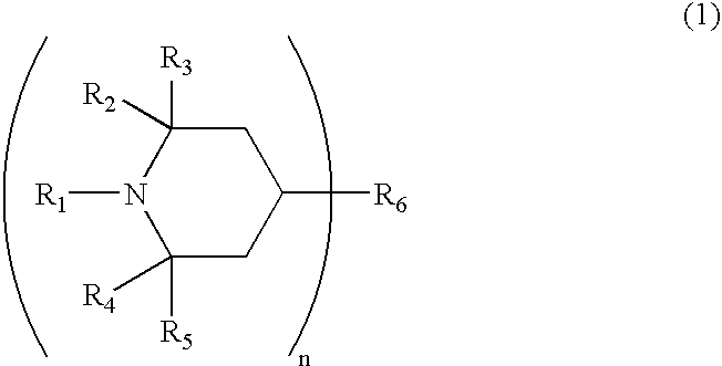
C1([R5])([R4])CC([R6])CC([R3])([R2])N1[R1]
